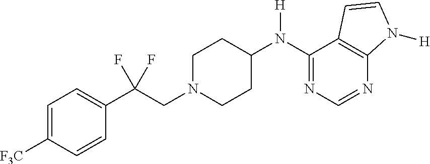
C1=C([F3C])C=CC(C(CN2CCC(N(C3=NC=NC4=C3C=CN4[H])[H])CC2)(F)F)=C1
